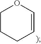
C1CCC=CO1
